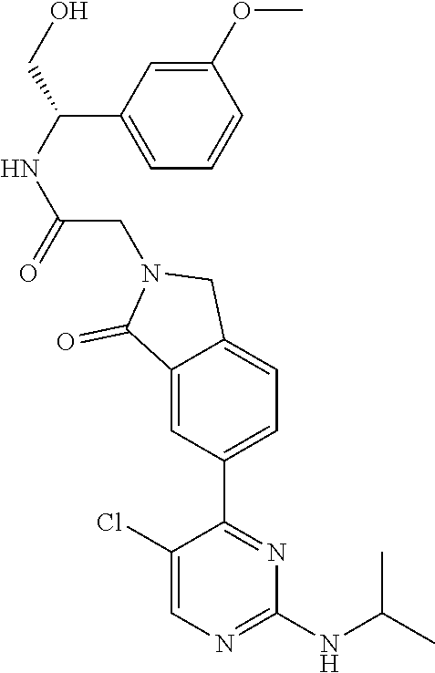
C1(Cl)=CN=C(NC(C)C)N=C1C1=CC=C2C(=C1)C(=O)N(CC(NC(C1=CC=CC(OC)=C1)CO)=O)C2
